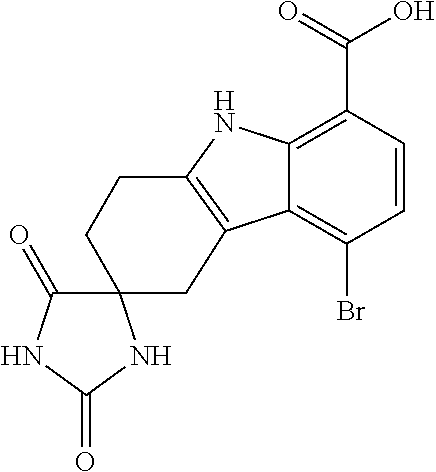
C12=C(C(=O)O)C=CC(Br)=C1C1=C(N2)CCC2(C1)C(=O)NC(=O)N2
